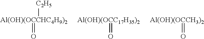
[C2H5][Al(OH)(OCCHC4H9)2]=O.[Al(OH)(OCC17H35)2]=O.[Al(OH)(OCCH3)2]=O
